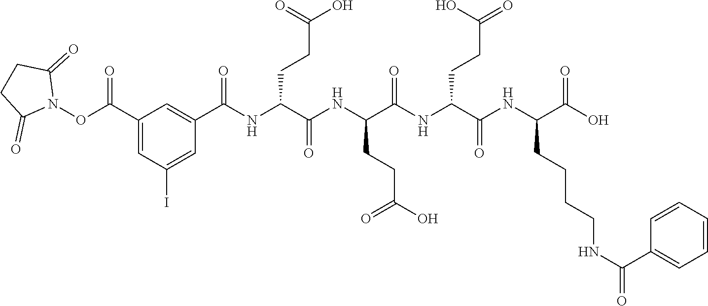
C1C(=O)N(OC(C2=CC(I)=CC(C(=O)NC(CCC(=O)O)C(NC(CCC(=O)O)C(=O)NC(CCC(O)=O)C(NC(CCCCNC(C3=CC=CC=C3)=O)C(=O)O)=O)=O)=C2)=O)C(=O)C1
